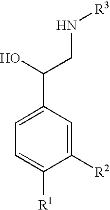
C1=C(C(O)CN[R3])C=C([R2])C([R1])=C1
